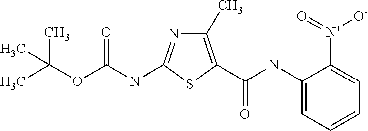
C1(C)=C(C(NC2=CC=CC=C2[N+](=O)[O-])=O)SC(NC(OC(C)(C)C)=O)=N1
